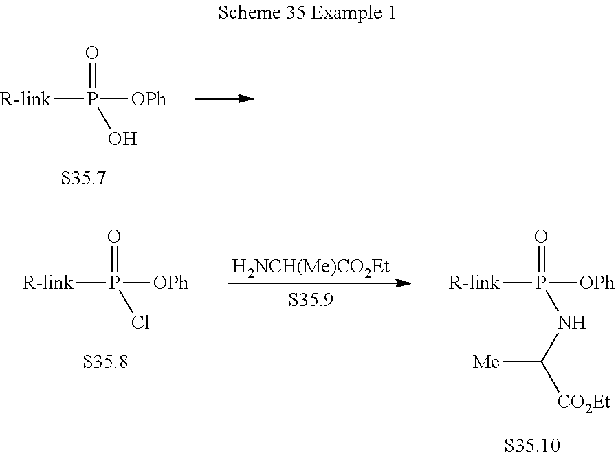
[R-link]P([OPh])(=O)O.[R-link]P([OPh])(=O)Cl.[H2NCH(Me)CO2Et].[R-link]P([OPh])(=O)NC([CO2Et])[Me]
